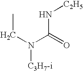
C(N(C(=O)N[C2H5])[C3H7-i])C
